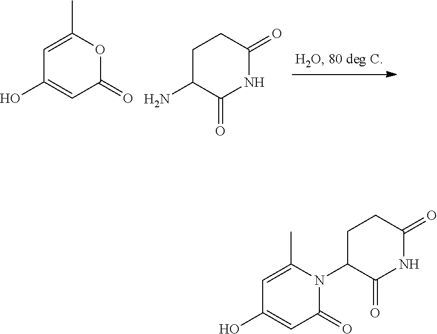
C1=C(C)OC(=O)C=C1O.C1C(N)C(=O)NC(=O)C1.C1=C(C)N(C2C(=O)NC(=O)CC2)C(=O)C=C1O
